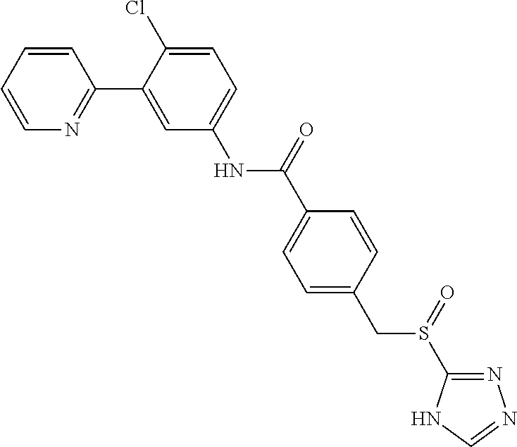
C1(C2=CC(NC(C3=CC=C(CS(=O)C4=NN=CN4)C=C3)=O)=CC=C2Cl)=NC=CC=C1
